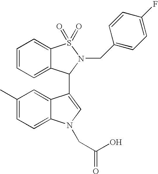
C1(C)=CC=C2C(=C1)C(C1C3=CC=CC=C3S(=O)(=O)N1CC1=CC=C(F)C=C1)=CN2CC(O)=O
